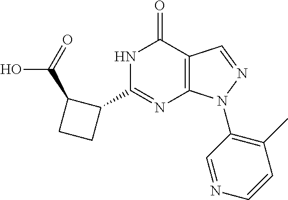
C12=C(N(C3=C(C)C=CN=C3)N=C1)N=C(C1C(C(=O)O)CC1)NC2=O
